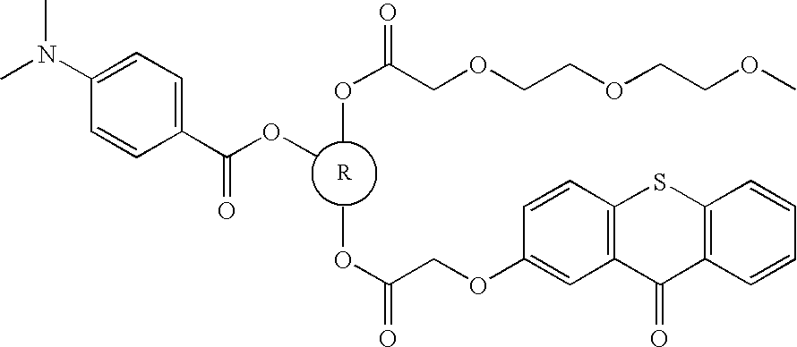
CN(C1=CC=C(C(OC)=O)C=C1)C.COC(COCCOCCOC)=O.COC(COC1=CC2=C(C=C1)SC1=C(C=CC=C1)C2=O)=O
